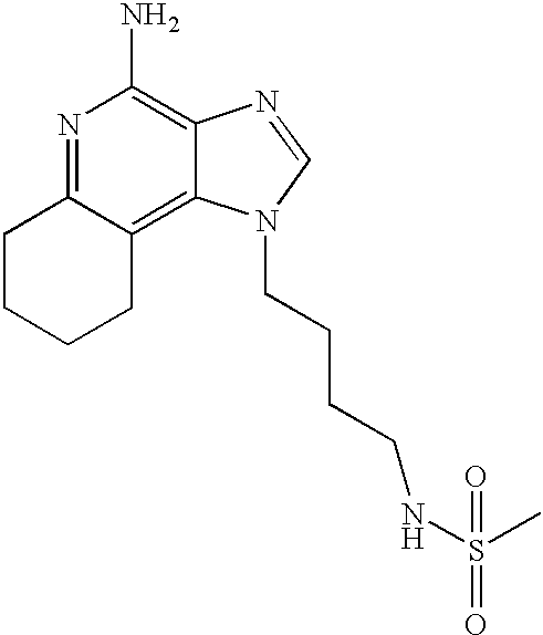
N1=C2C(=C3C(=C1N)N=CN3CCCCNS(C)(=O)=O)CCCC2
